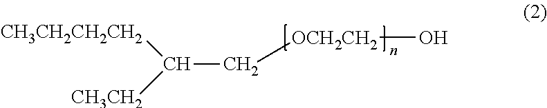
[OCH2CH2](O)CC([CH3CH2CH2CH2])[CH3CH2]
